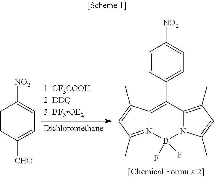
C1=CC([CHO])=CC=C1[NO2].C1=CC(C2=C3N(=C(C)C=C3C)B(F)(F)N3C2=C(C)C=C3C)=CC=C1[NO2]
